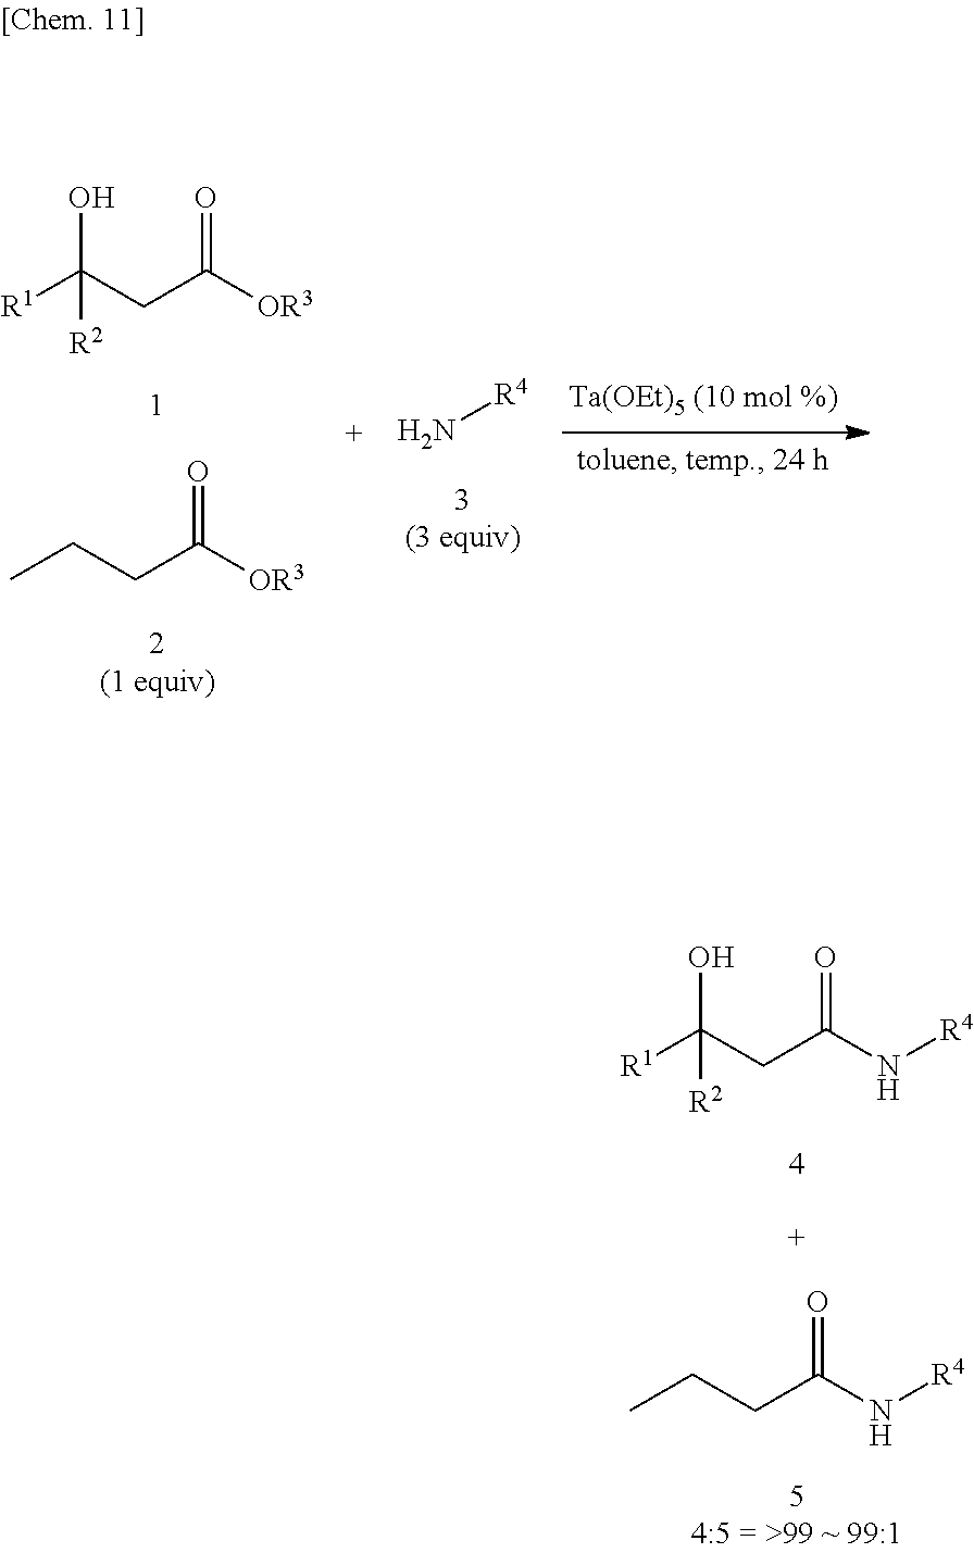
[R1]C(CC(N[R4])=O)(O)[R2].CCCC(N[R4])=O.[R1]C(CC([OR3])=O)(O)[R2].CCCC([OR3])=O.N[R4]
